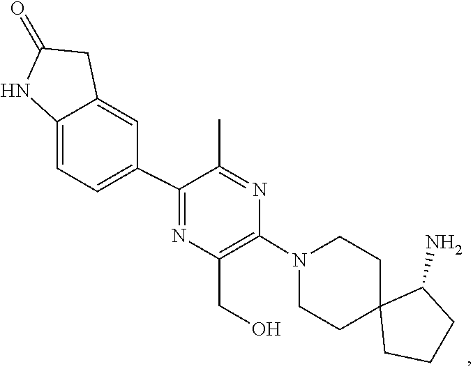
C1C2(CCCC2N)CCN(C2=C(CO)N=C(C3=CC=C4C(=C3)CC(=O)N4)C(C)=N2)C1
